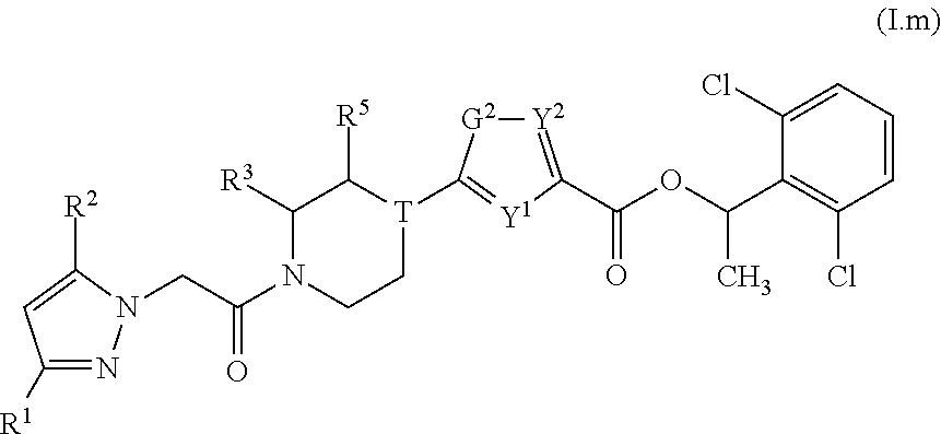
C1([R1])=NN(CC(N2CC[T](C3=[Y1]C(C(=O)OC(C4=C(Cl)C=CC=C4Cl)C)=[Y2][G2]3)C([R5])C2[R3])=O)C([R2])=C1
